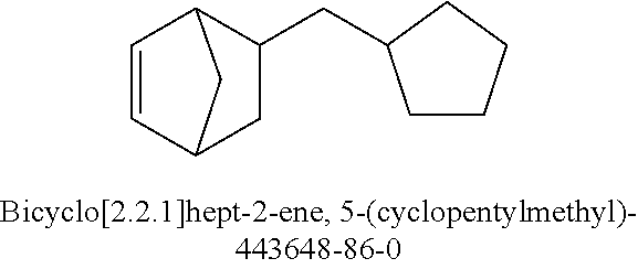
C1=CC2CC(CC3CCCC3)C1C2
